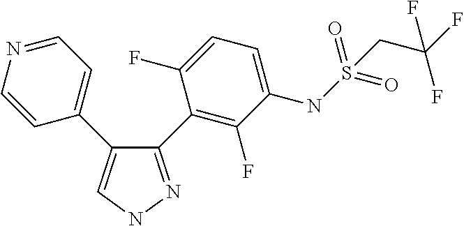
C1=CN=CC=C1C1=CNN=C1C1=C(F)C(NS(=O)(=O)CC(F)(F)F)=CC=C1F
